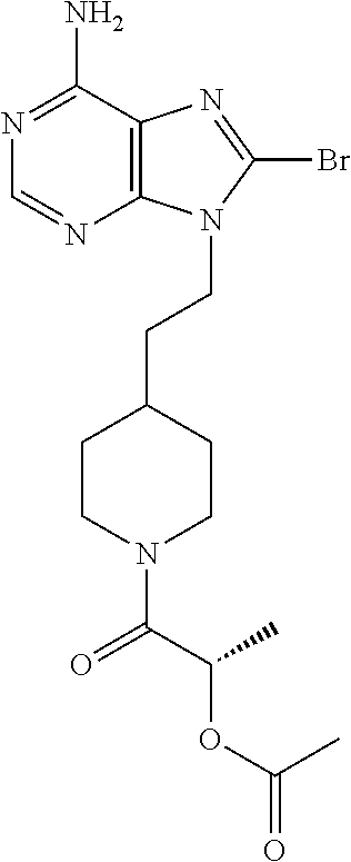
N1=C(N)C2=C(N=C1)N(CCC1CCN(C(C(C)OC(=O)C)=O)CC1)C(Br)=N2
